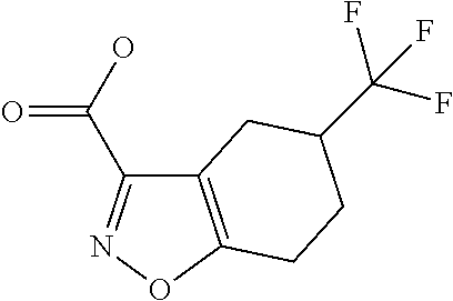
C12=C(ON=C1C(O)=O)CCC(C(F)(F)F)C2
